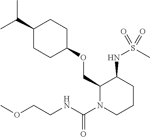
C(C)(C)C1CCC(OCC2N(C(NCCOC)=O)CCCC2NS(C)(=O)=O)CC1
